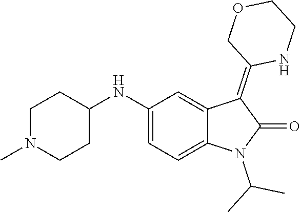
C1(NC2CCN(C)CC2)=CC=C2C(=C1)C(=C1NCCOC1)C(=O)N2C(C)C
